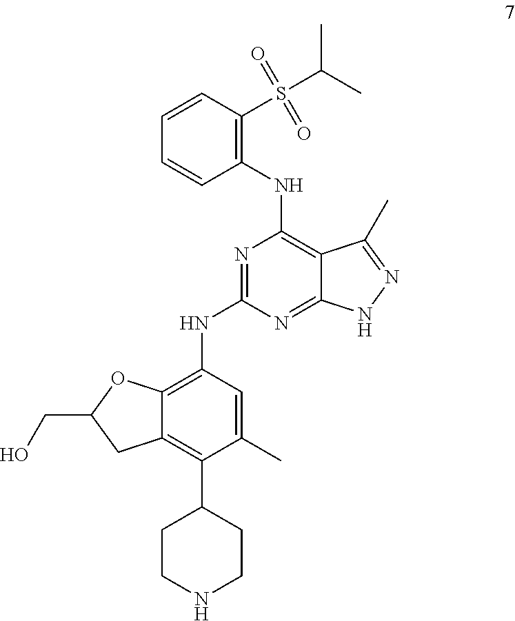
C12=C(NC3=NC(NC4=C(S(C(C)C)(=O)=O)C=CC=C4)=C4C(=N3)NN=C4C)C=C(C)C(C3CCNCC3)=C1CC(CO)O2
